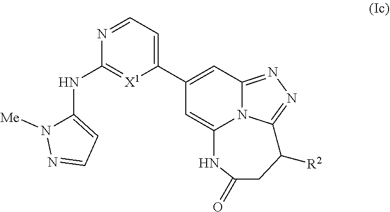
C1(C2=CC3=NN=C4N3C(=C2)NC(=O)CC4[R2])=CC=NC(NC2=CC=NN2[Me])=[X1]1
